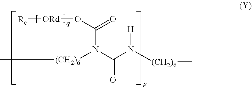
C(N(C(N([H])[(CH2)6]C)=O)[(CH2)6]C)(=O)O[ORd][Rc]
